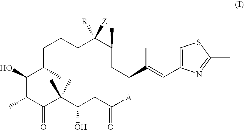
C1(O)C(C)C(=O)C(C)(C)C(O)CC(=O)[A]C(C(C)=CC2=CSC(C)=N2)CC(C)C([Z])([R])CCCC1C
